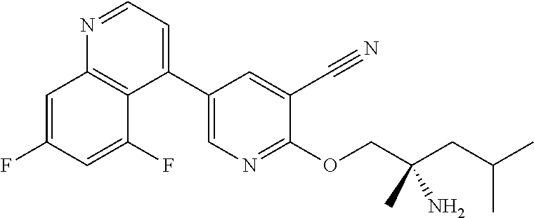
C1(C2=CC=NC3=C2C(F)=CC(F)=C3)=CN=C(OCC(CC(C)C)(C)N)C(C#N)=C1
